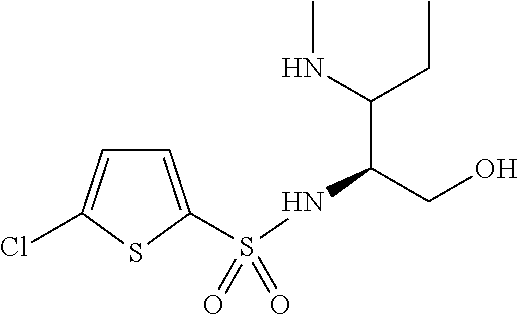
C1=C(S(NC(CO)C(NC)CC)(=O)=O)SC(Cl)=C1
